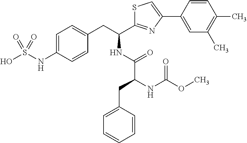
C1=C(NS(O)(=O)=O)C=CC(CC(NC(C(NC(OC)=O)CC2=CC=CC=C2)=O)C2=NC(C3=CC(C)=C(C)C=C3)=CS2)=C1
